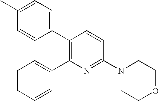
C1(C)=CC=C(C2=C(C3=CC=CC=C3)N=C(N3CCOCC3)C=C2)C=C1
